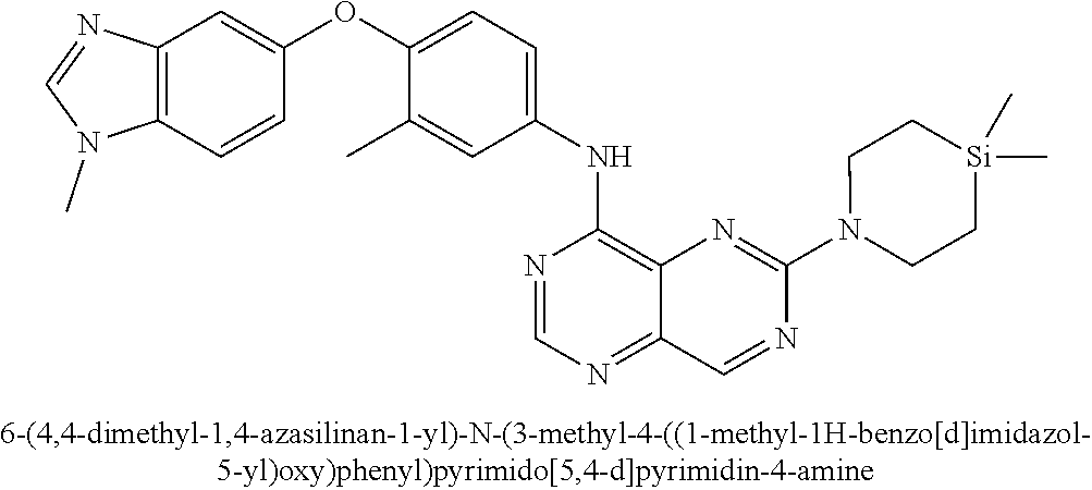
C1(OC2=CC=C(NC3=C4C(=NC=N3)C=NC(N3CC[Si](C)(C)CC3)=N4)C=C2C)=CC2=C(C=C1)N(C)C=N2
